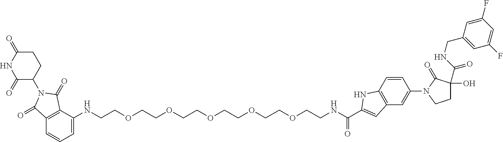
C1=C(NCCOCCOCCOCCOCCOCCNC(C2=CC3=C(C=CC(N4CCC(O)(C(NCC5=CC(F)=CC(F)=C5)=O)C4=O)=C3)N2)=O)C2=C(C=C1)C(=O)N(C1CCC(=O)NC1=O)C2=O
